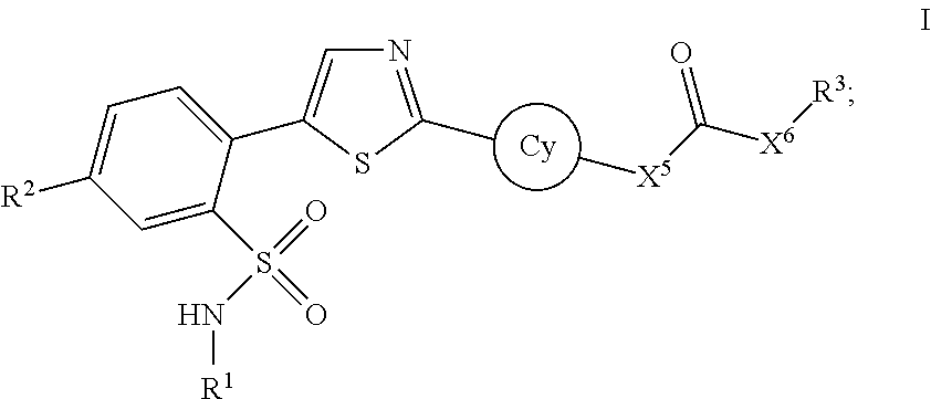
N1=C(C)SC(C2=CC=C([R2])C=C2S(=O)(=O)N[R1])=C1.[Cy].C[X5]C([X6][R3])=O
